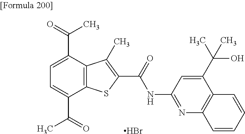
C1=C(C(=O)C)C2=C(C(C(=O)C)=C1)C(C)=C(C(=O)NC1=NC3=C(C(C(C)(O)C)=C1)C=CC=C3)S2.Br
